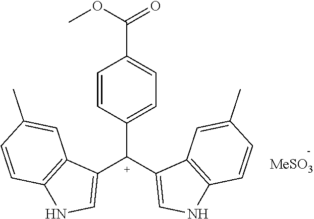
C1=CC([C+](C2=CNC3=C2C=C(C)C=C3)C2=CNC3=C2C=C(C)C=C3)=CC=C1C(OC)=O.[MeSO3]
